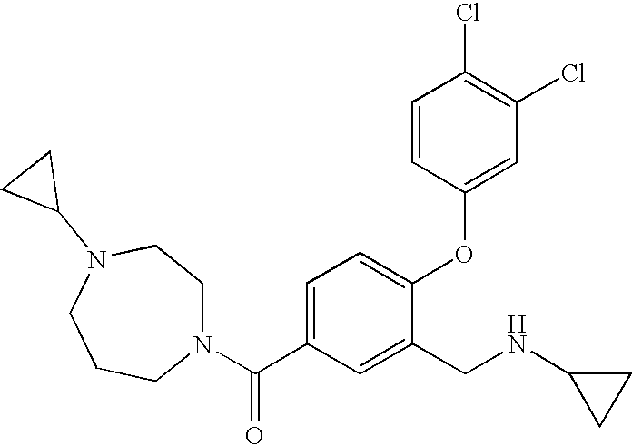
C1=C(C(N2CCN(C3CC3)CCC2)=O)C=C(CNC2CC2)C(OC2=CC(Cl)=C(Cl)C=C2)=C1
